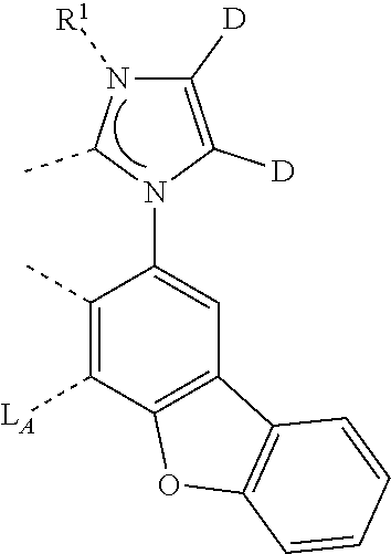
C1(C)=C([LA])C2=C(C=C1N1C(C)N([R1])C([D])=C1[D])C1=C(O2)C=CC=C1
